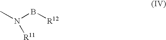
CN(B[R12])[R11]
